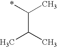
*C(C)C(C)C
